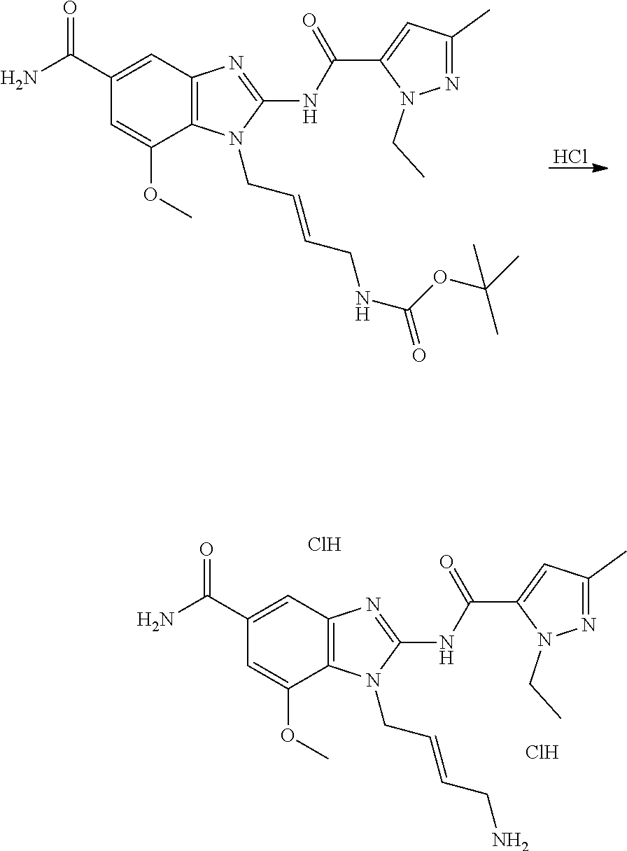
Cl.C1(C(N)=O)=CC2=C(C(OC)=C1)N(CC=CCNC(=O)OC(C)(C)C)C(NC(C1=CC(C)=NN1CC)=O)=N2.C1(C(N)=O)=CC2=C(C(OC)=C1)N(CC=CCN)C(NC(C1=CC(C)=NN1CC)=O)=N2.Cl.Cl
